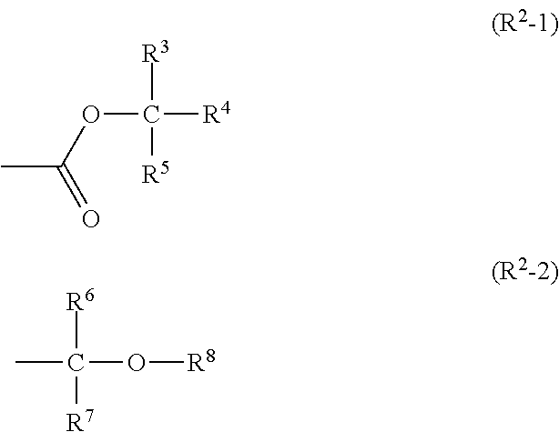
CC(OC([R3])([R5])[R4])=O.CC([R6])([R7])O[R8]
